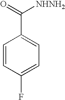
O=C([NHNH2])C1=CC=C(F)C=C1
